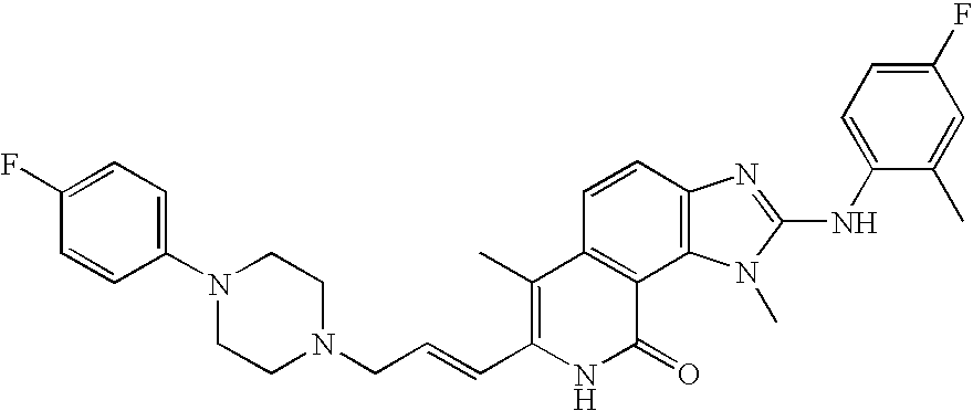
C1(C)=C(C=CCN2CCN(C3=CC=C(F)C=C3)CC2)NC(=O)C2=C1C=CC1=C2N(C)C(NC2=CC=C(F)C=C2C)=N1
